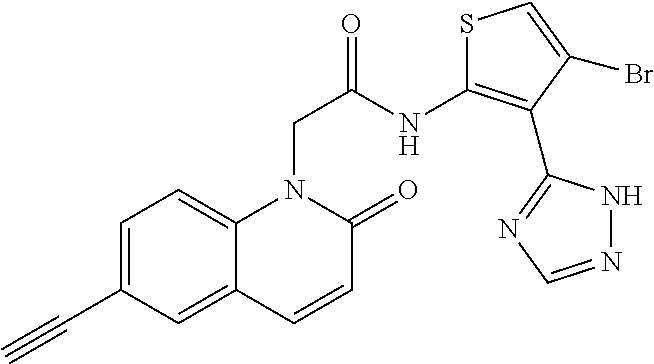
C12=CC=C(C#C)C=C1C=CC(=O)N2CC(NC1=C(C2=NC=NN2)C(Br)=CS1)=O
